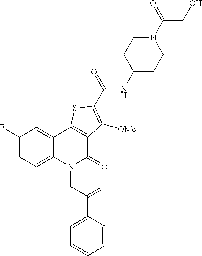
C1(F)=CC=C2C(=C1)C1=C(C(=O)N2CC(=O)C2=CC=CC=C2)C([OMe])=C(C(NC2CCN(C(CO)=O)CC2)=O)S1
